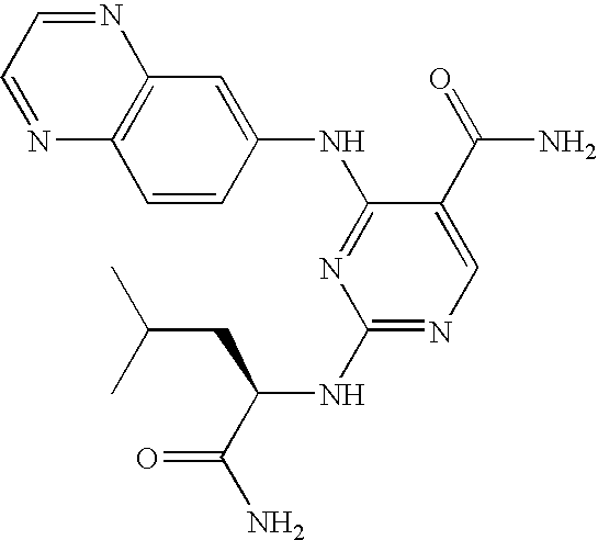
C12=C(C=CC(NC3=NC(NC(C(N)=O)CC(C)C)=NC=C3C(=O)N)=C1)N=CC=N2
